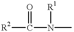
[R2]C(=O)N(C)[R1]
